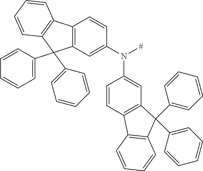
C12=C(C=C(N([#])C3=CC4=C(C=C3)C3=C(C=CC=C3)C4(C3=CC=CC=C3)C3=CC=CC=C3)C=C1)C(C1=CC=CC=C1)(C1=CC=CC=C1)C1=C2C=CC=C1
